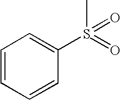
S(C)(C1=CC=CC=C1)(=O)=O
